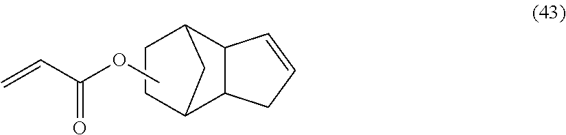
C1C2C3C(C(C2)C1)CC=C3.COC(C=C)=O
